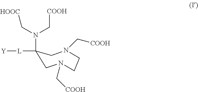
[Y][L]C1(N(C[COOH])C[HOOC])CN(C[COOH])CCN(C[COOH])C1
